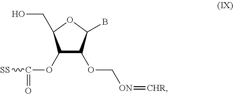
C1(OC(=O)[SS])C(OC[ON]=[CHR])C(B)OC1CO
